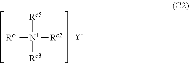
[Rc4][N+]([Rc2])([Rc5])[Rc3].[Y]
